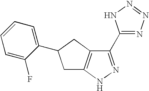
C1(C2=NN=NN2)=NNC2=C1CC(C1=CC=CC=C1F)C2
